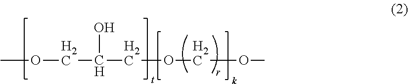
COCC(O)COCOC
